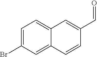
C1=C(Br)C=C2C(=C1)C=C(C=O)C=C2
